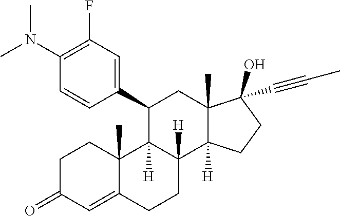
C1C(=O)C=C2C(C)(C1)C1([H])C([H])(CC2)C2([H])C(C)(CC1C1=CC(F)=C(N(C)C)C=C1)C(O)(C#CC)CC2
